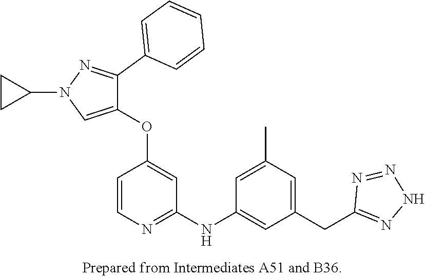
C1(OC2=CC(NC3=CC(CC4=NNN=N4)=CC(C)=C3)=NC=C2)=CN(C2CC2)N=C1C1=CC=CC=C1
